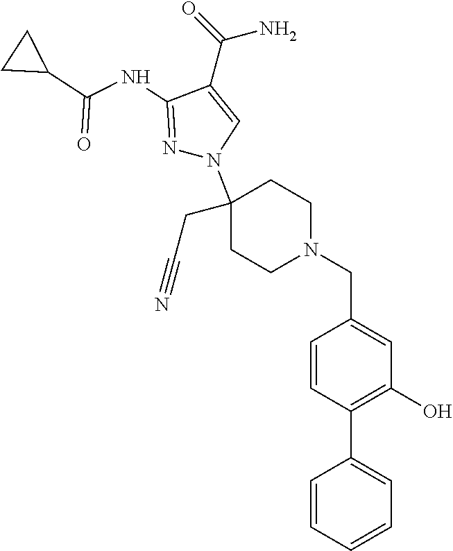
C(C1=CN(C2(CC#N)CCN(CC3=CC(O)=C(C4=CC=CC=C4)C=C3)CC2)N=C1NC(C1CC1)=O)(=O)N
